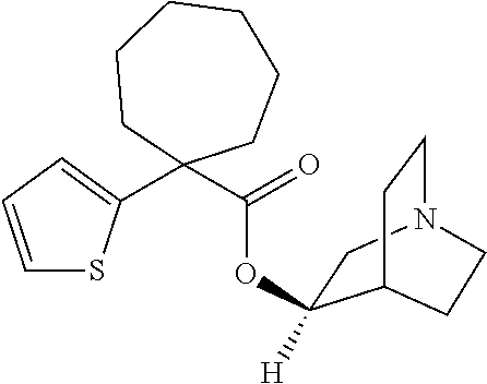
C1=CC=C(C2(C(=O)OC3([H])CN4CCC3CC4)CCCCCC2)S1
